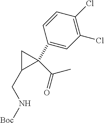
C1(C2(C(=O)C)CC2CN[Boc])=CC(Cl)=C(Cl)C=C1
